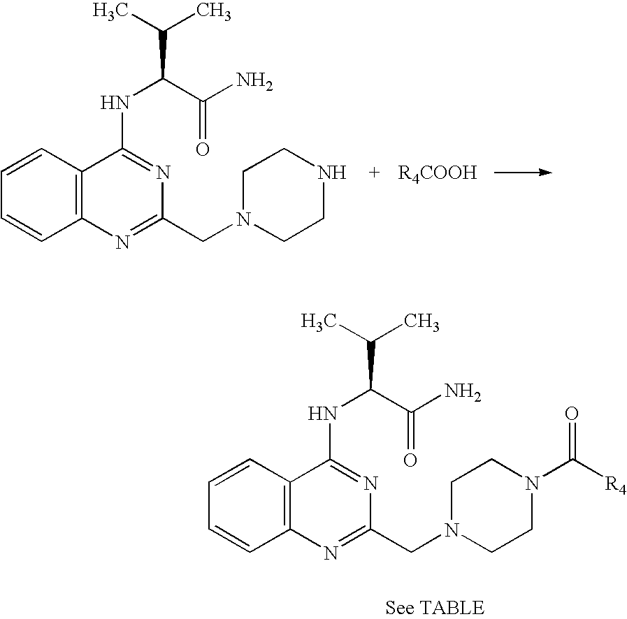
C1=CC2=C(C=C1)C(NC(C(C)C)C(N)=O)=NC(CN1CCNCC1)=N2.C1=CC2=C(C=C1)C(NC(C(C)C)C(N)=O)=NC(CN1CCN(C(=O)[R4])CC1)=N2
